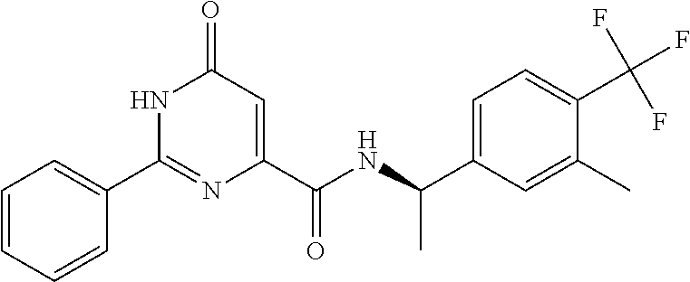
C1(=O)C=C(C(NC(C2=CC=C(C(F)(F)F)C(C)=C2)C)=O)N=C(C2=CC=CC=C2)N1
